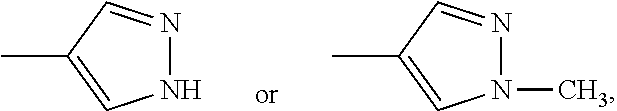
N1N=CC(C)=C1.N1=CC(C)=CN1C
